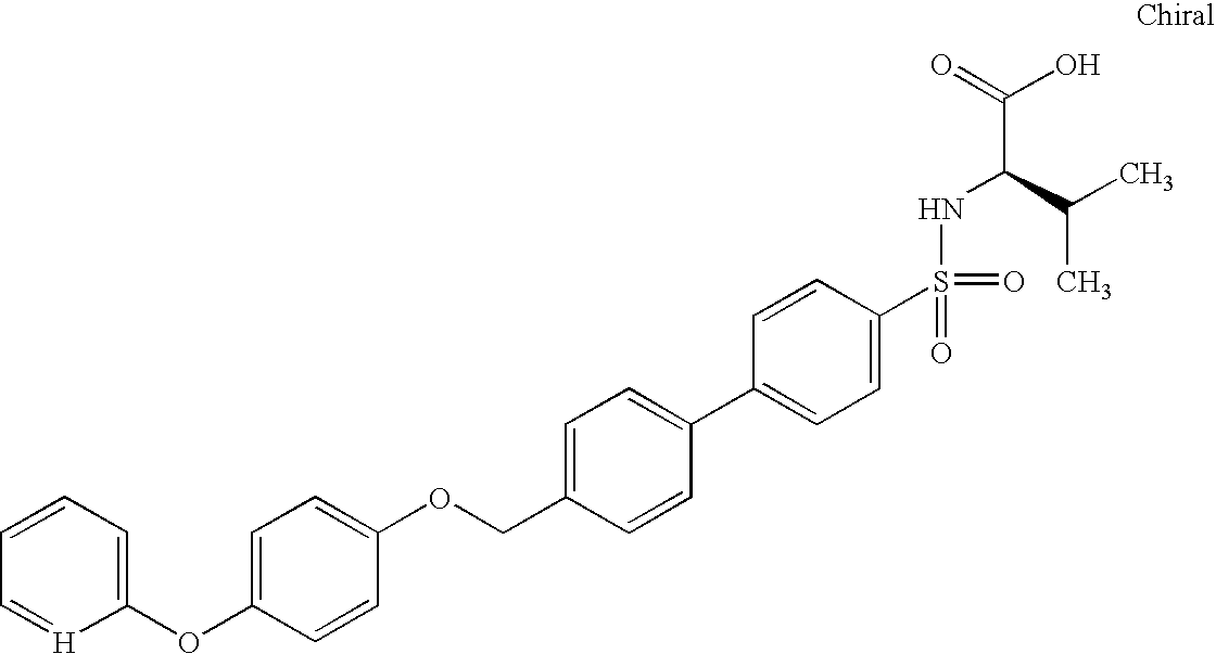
C1(OC2=CC=CC=[H]2)=CC=C(OCC2=CC=C(C3=CC=C(S(NC(C(C)C)C(=O)O)(=O)=O)C=C3)C=C2)C=C1
